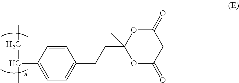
C1=C(C(C)CC)C=CC(CCC2(C)OC(=O)CC(=O)O2)=C1
